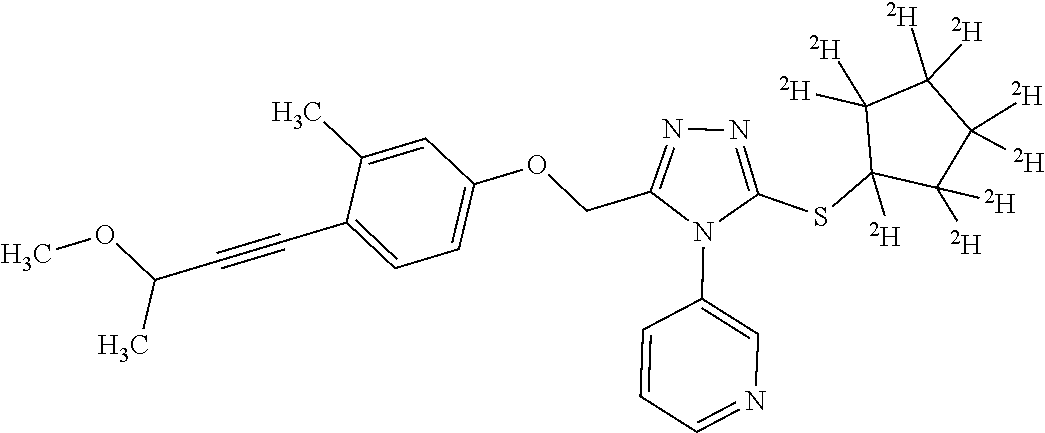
C1=C(C)C(C#CC(OC)C)=CC=C1OCC1=NN=C(SC2([D])C([D])([D])C([D])([D])C([D])([D])C2([D])[D])N1C1=CN=CC=C1
